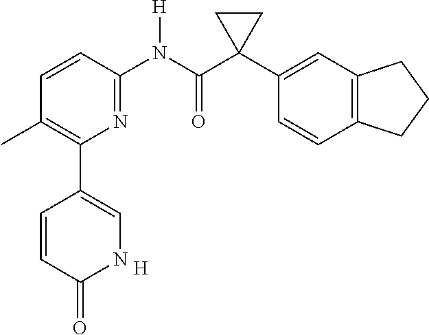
[H].C1=CC(N(C(C2(C3=CC4=C(C=C3)CCC4)CC2)=O)[H])=NC(C2=CNC(=O)C=C2)=C1C
